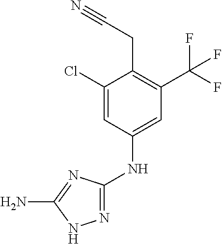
C1(Cl)=CC(NC2=NNC(N)=N2)=CC(C(F)(F)F)=C1CC#N
